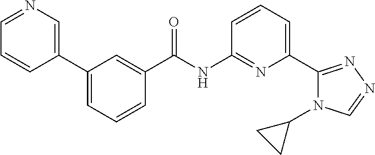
C1(C2=CN=CC=C2)=CC=CC(C(NC2=NC(C3=NN=CN3C3CC3)=CC=C2)=O)=C1
